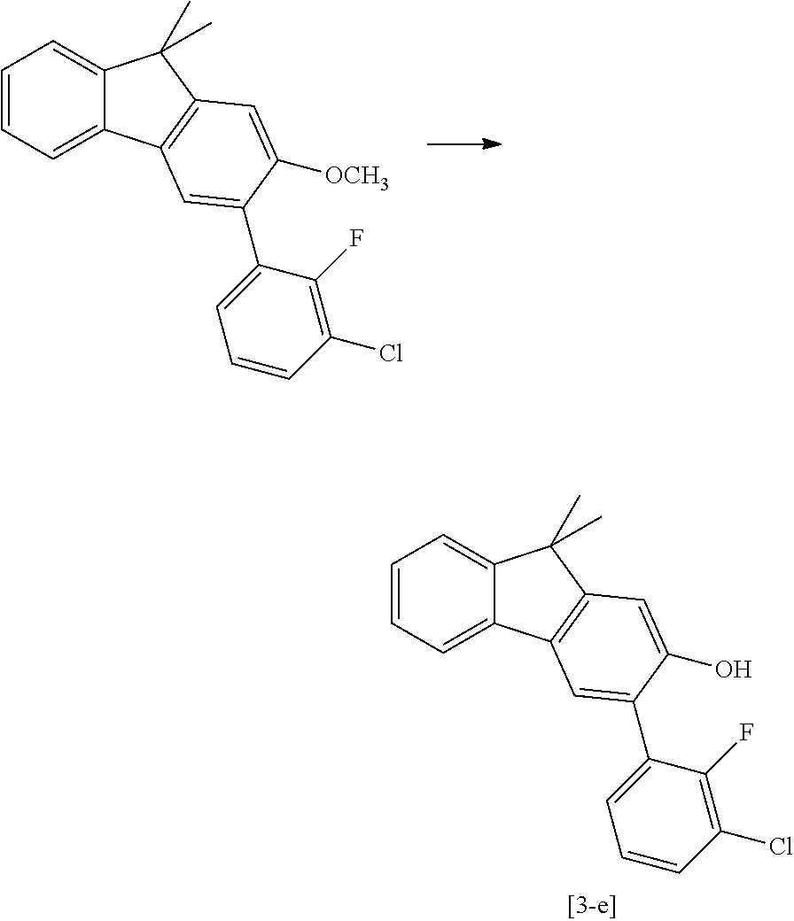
C1=CC=C2C(=C1)C(C)(C)C1=C2C=C(C2=CC=CC(Cl)=C2F)C([OCH3])=C1.C1=CC=C2C(=C1)C(C)(C)C1=C2C=C(C2=CC=CC(Cl)=C2F)C(O)=C1
